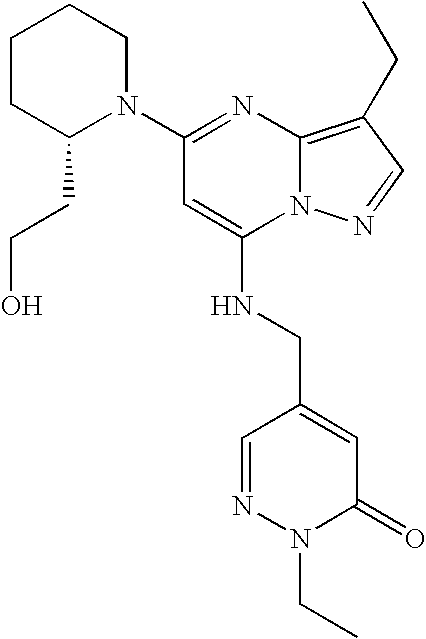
C1(N2CCCCC2CCO)=NC2=C(CC)C=NN2C(NCC2=CC(=O)N(CC)N=C2)=C1
